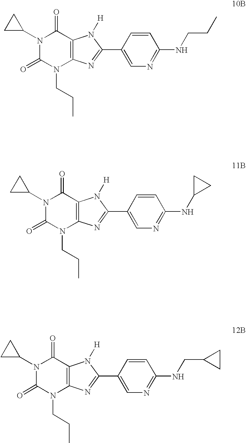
N1(C2CC2)C(=O)N(CCC)C2=C(C1=O)N([H])C(C1=CN=C(NC3CC3)C=C1)=N2.N1(C2CC2)C(=O)N(CCC)C2=C(C1=O)N([H])C(C1=CN=C(NCC3CC3)C=C1)=N2.N1(C2CC2)C(=O)N(CCC)C2=C(C1=O)N([H])C(C1=CN=C(NCCC)C=C1)=N2
